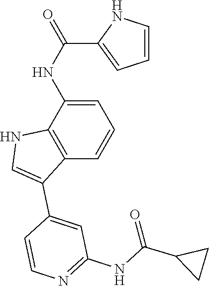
C1=C(NC(C2=CC=CN2)=O)C2=C(C=C1)C(C1=CC(NC(=O)C3CC3)=NC=C1)=CN2
